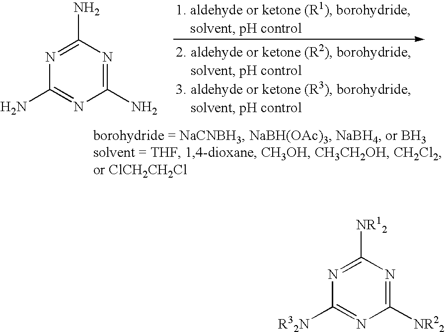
C1(N)=NC(N)=NC(N)=N1.C1([R32N])=NC([NR22])=NC([NR12])=N1
